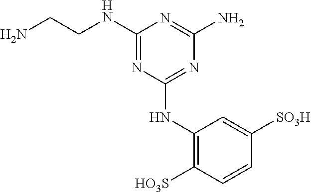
C1(NCCN)=NC(NC2=C([HO3S])C=CC([SO3H])=C2)=NC(N)=N1
